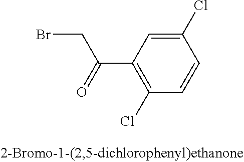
C1(Cl)=CC(C(=O)CBr)=C(Cl)C=C1
